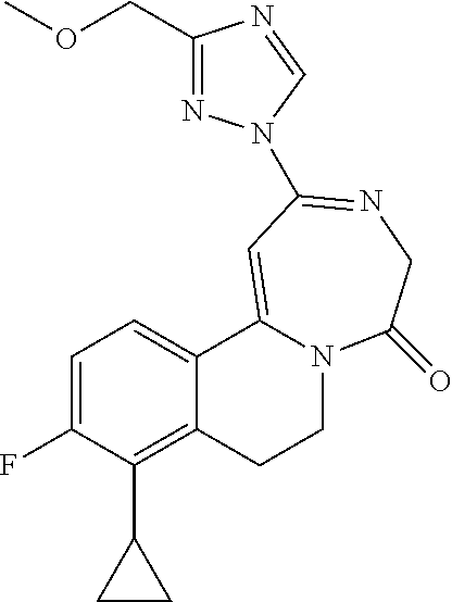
C1=C(F)C(C2CC2)=C2C(=C1)C1=CC(N3N=C(COC)N=C3)=NCC(=O)N1CC2
